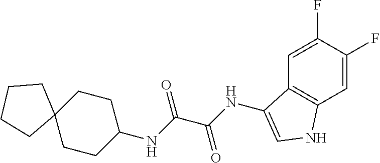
FC1=CC2=C(C=C1F)NC=C2NC(=O)C(=O)NC1CCC2(CC1)CCCC2
